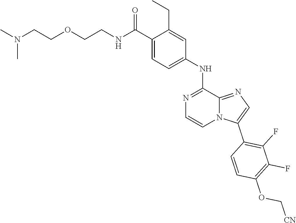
C12=NC=C(C3=C(F)C(F)=C(OC[CN])C=C3)N1C=CN=C2NC1=CC=C(C(NCCOCCN(C)C)=O)C(CC)=C1
